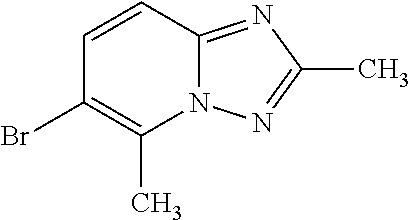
C1=CC(Br)=C(C)N2C1=NC(C)=N2
